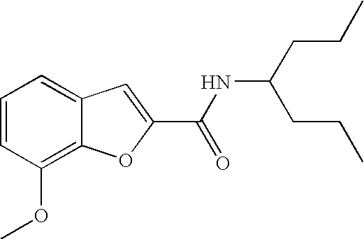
C1=CC(OC)=C2C(=C1)C=C(C(=O)NC(CCC)CCC)O2
